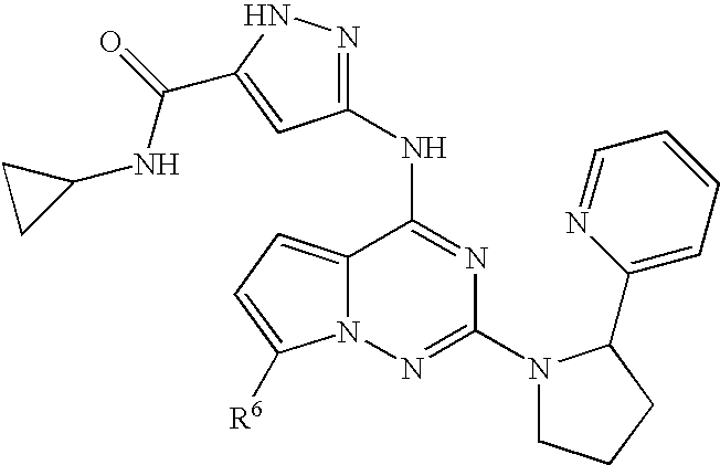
C12=CC=C([R6])N1N=C(N1CCCC1C1=CC=CC=N1)N=C2NC1=NNC(C(=O)NC2CC2)=C1
